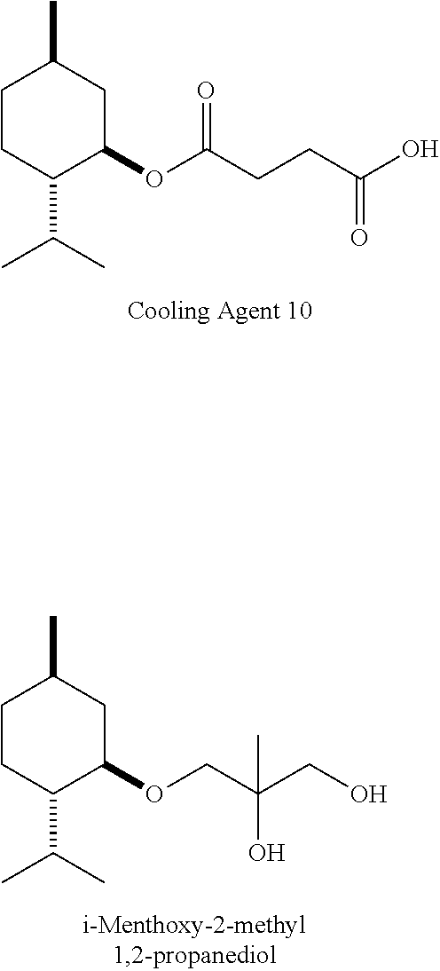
C1CC(C(C)C)C(OC(CCC(O)=O)=O)CC1C.C1CC(C(C)C)C(OCC(CO)(O)C)CC1C
